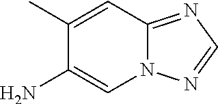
C1(N)=CN2C(=NC=N2)C=C1C
